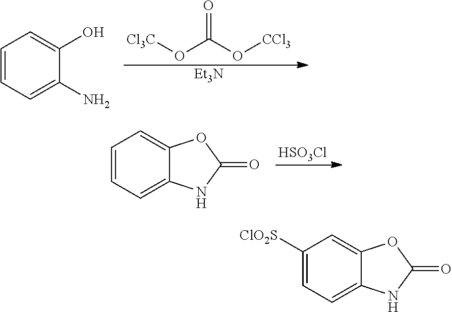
O(C(O[CCl3])=O)[Cl3C].[Et3N].C1=CC=C(N)C(O)=C1.[HSO3Cl].C1=CC=C2C(=C1)OC(=O)N2.C1([ClO2S])=CC=C2C(=C1)OC(=O)N2
